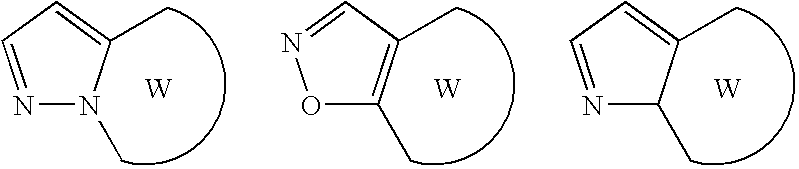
N1=CC=C(C)N1C.[W].O1C(C)=C(C)C=N1.[W].N1=CC=C(C)C1C.[W]
